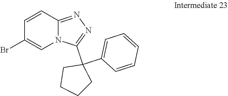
C1(Br)=CN2C(=NN=C2C2(C3=CC=CC=C3)CCCC2)C=C1
